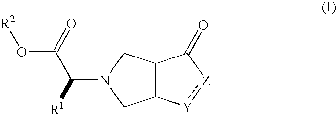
C12C([Y]:[Z]C1=O)CN(C([R1])C(=O)O[R2])C2
